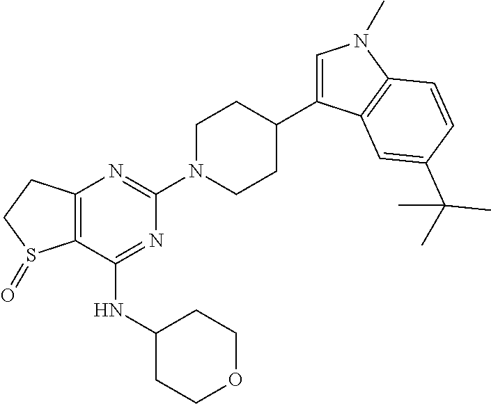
C1(NC2CCOCC2)=NC(N2CCC(C3=CN(C)C4=C3C=C(C(C)(C)C)C=C4)CC2)=NC2=C1S(=O)CC2
